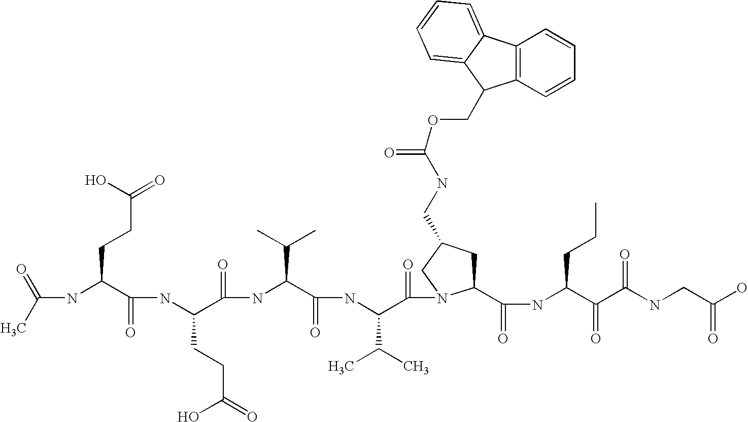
CC(=O)NC(C(NC(C(NC(C(NC(C(=O)N1C(C(NC(C(C(NCC(O)=O)=O)=O)CCC)=O)CC(CNC(OCC2C3=C(C4=CC=CC=C42)C=CC=C3)=O)C1)C(C)C)=O)C(C)C)=O)CCC(O)=O)=O)CCC(=O)O
